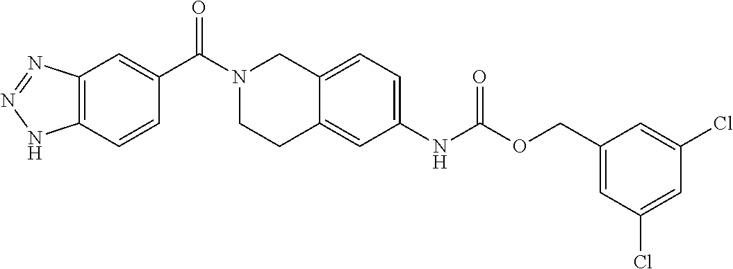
C12=C(C=CC(C(=O)N3CC4=CC=C(NC(OCC5=CC(Cl)=CC(Cl)=C5)=O)C=C4CC3)=C1)NN=N2
